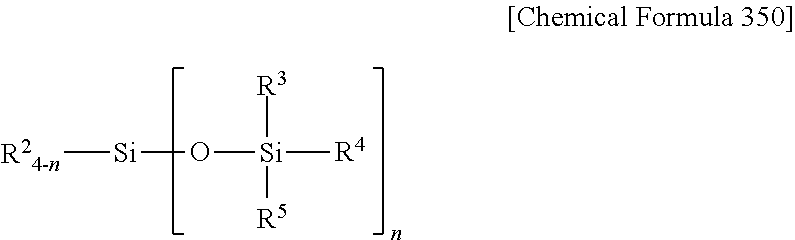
O([Si]([R4])([R3])[R5])[Si][R24-n]
